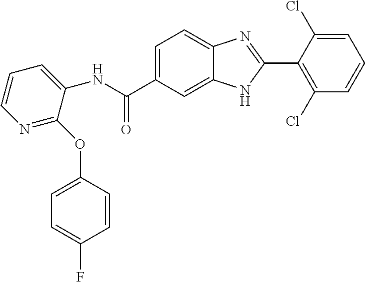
N(C(C1=CC=C2C(=C1)NC(C1=C(Cl)C=CC=C1Cl)=N2)=O)C1=CC=CN=C1OC1=CC=C(F)C=C1
